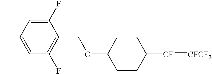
C1(OCC2=C(F)C=C(C)C=C2F)CCC([CF]=[CFCF3])CC1
